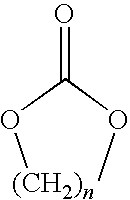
[(CH2)n]OC(OC)=O
